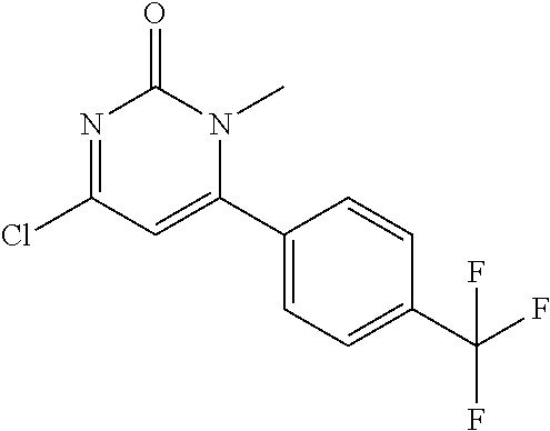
N1=C(Cl)C=C(C2=CC=C(C(F)(F)F)C=C2)N(C)C1=O
